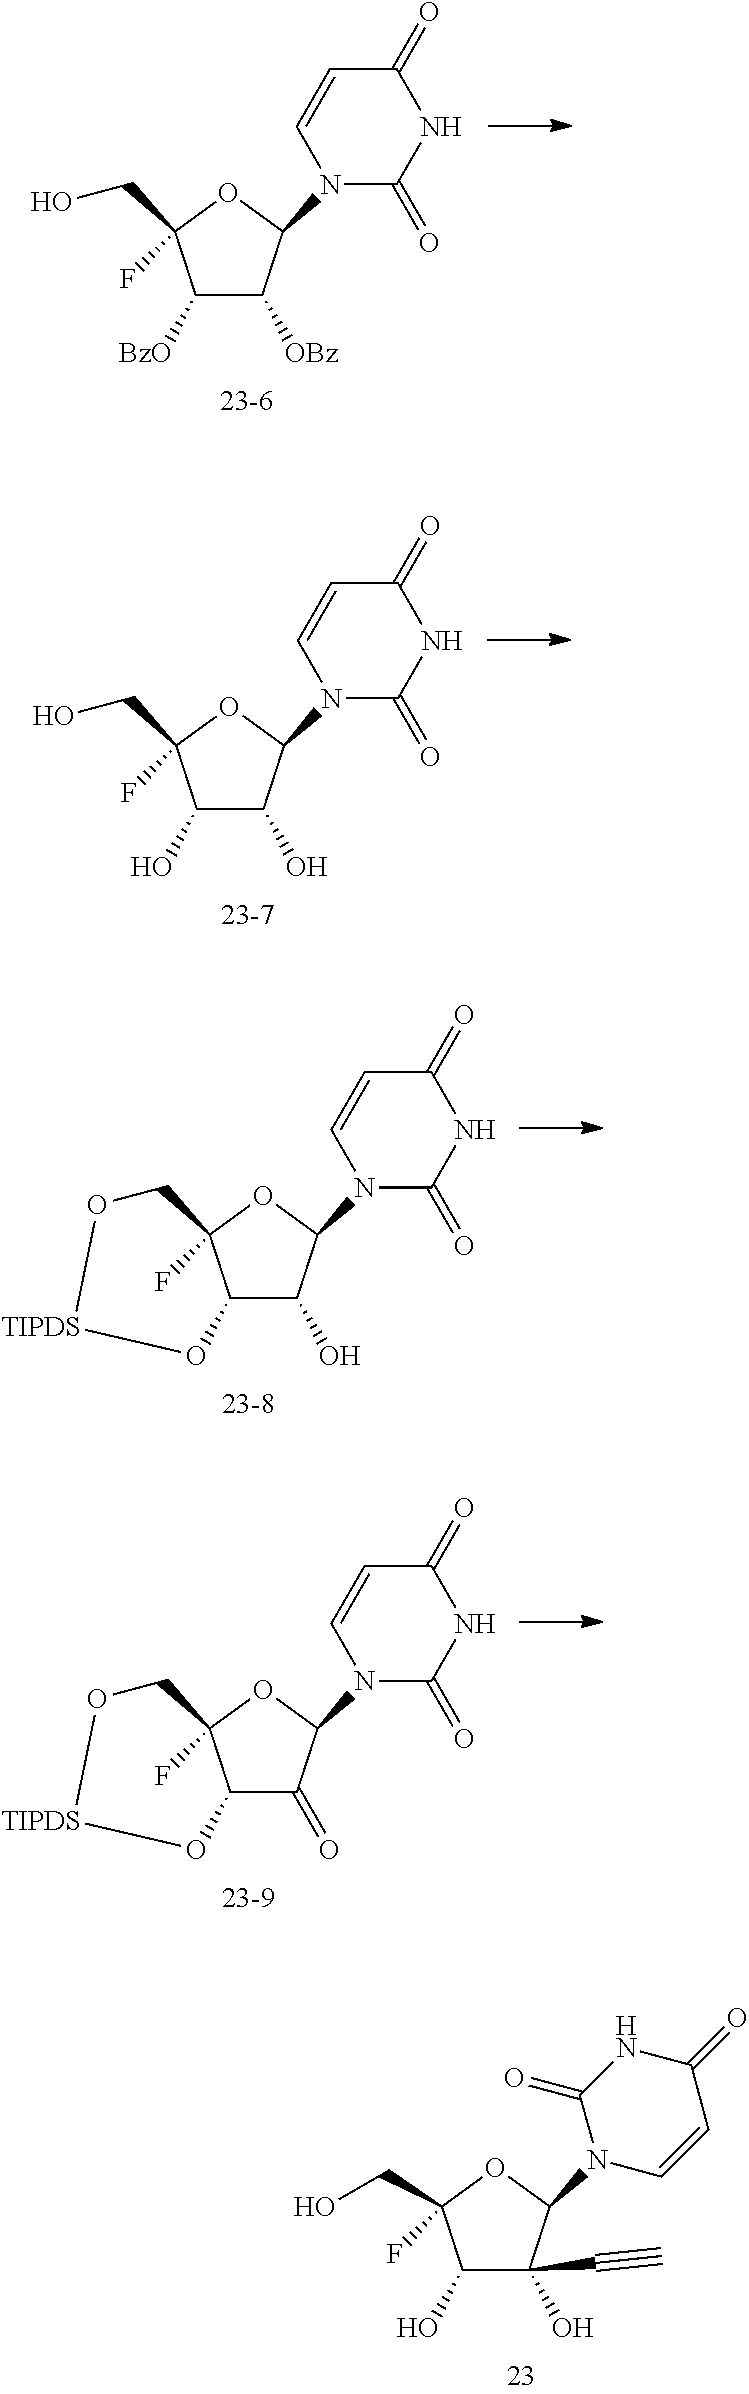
C1(O)C(O)(C#C)C(N2C=CC(=O)NC2=O)OC1(F)CO.C1([BzO])C([OBz])C(N2C(=O)NC(=O)C=C2)OC1(CO)F.C1(O)C(O)C(N2C(=O)NC(=O)C=C2)OC1(CO)F.C12C(O)C(N3C(=O)NC(=O)C=C3)OC1(F)CO[TIPDS]O2.C12C(=O)C(N3C(=O)NC(=O)C=C3)OC1(F)CO[TIPDS]O2
